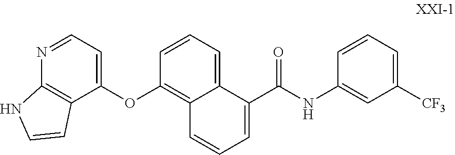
C1(OC2=C3C(=CC=C2)C(C(NC2=CC([CF3])=CC=C2)=O)=CC=C3)=CC=NC2=C1C=CN2
